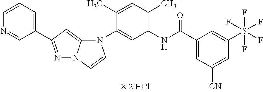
N1=C(C2=CC=CN=C2)C=C2N1C=CN2C1=CC(NC(C2=CC([CN])=CC(S(F)(F)(F)(F)F)=C2)=O)=C(C)C=C1C
